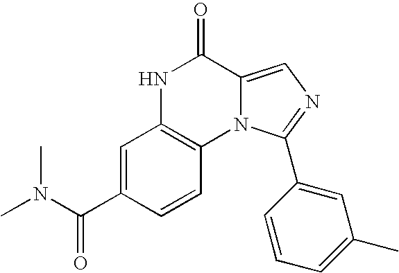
N1C2=C(N3C(=CN=C3C3=CC(C)=CC=C3)C1=O)C=CC(C(N(C)C)=O)=C2
